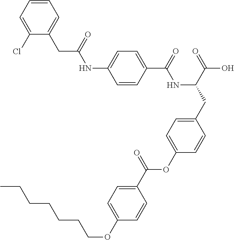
C1=CC(C(=O)NC(CC2=CC=C(OC(C3=CC=C(OCCCCCCC)C=C3)=O)C=C2)C(=O)O)=CC=C1NC(CC1=CC=CC=C1Cl)=O
